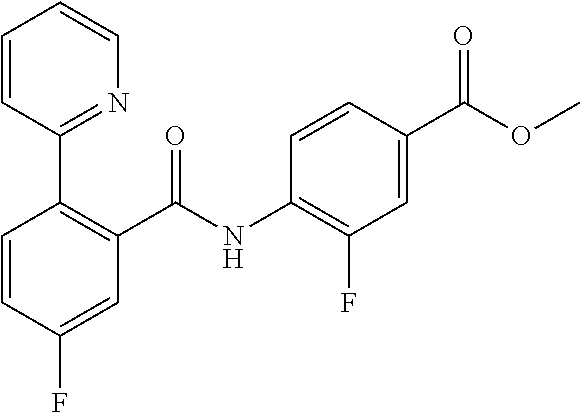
C1=CC(F)=CC(C(NC2=C(F)C=C(C(OC)=O)C=C2)=O)=C1C1=NC=CC=C1
